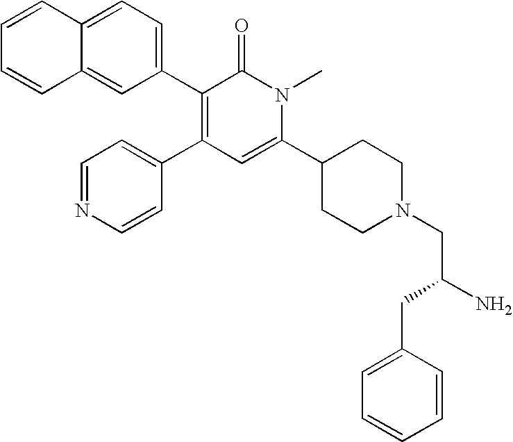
C1=CC2=CC(C3=C(C4=CC=NC=C4)C=C(C4CCN(CC(N)CC5=CC=CC=C5)CC4)N(C)C3=O)=CC=C2C=C1
